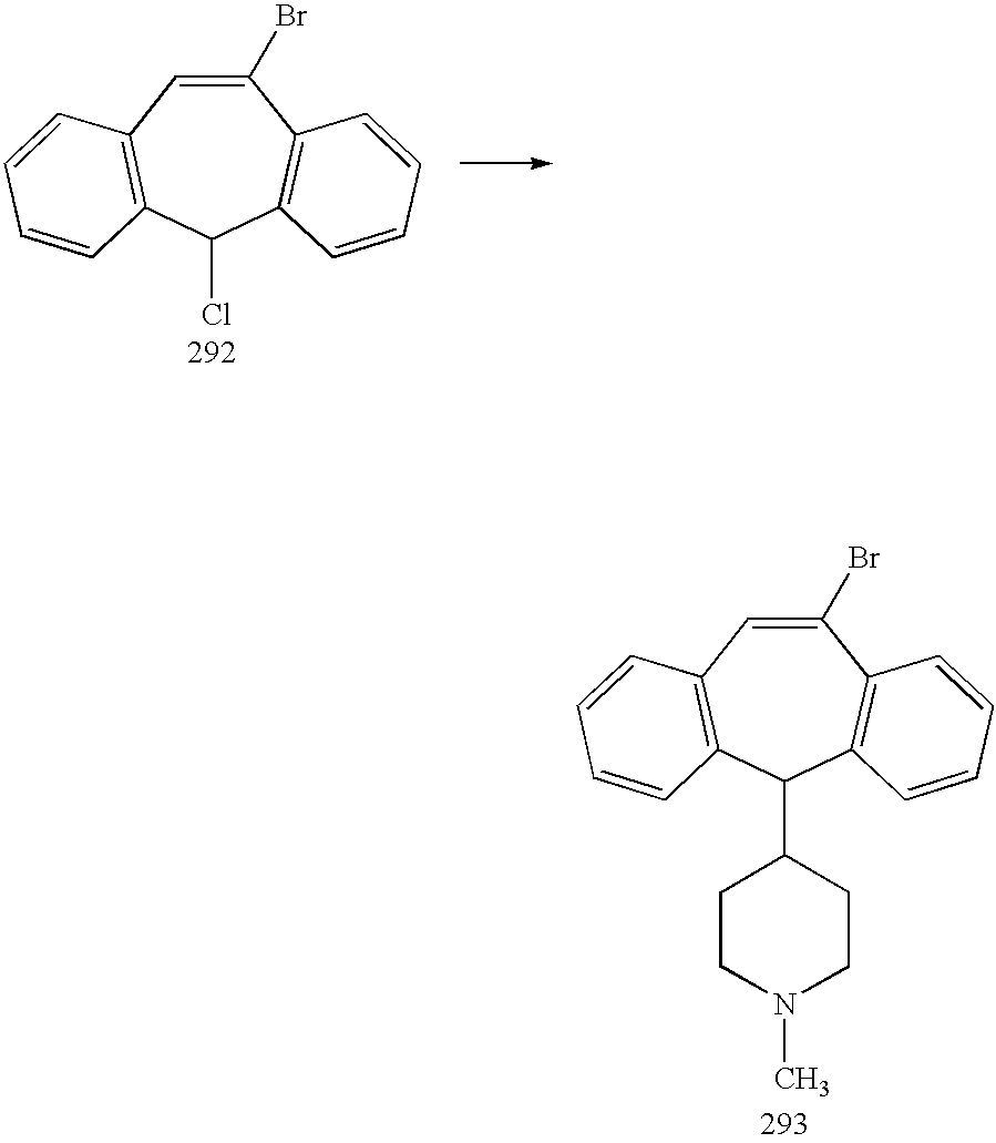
C1(Br)=CC2=C(C(Cl)C3=C1C=CC=C3)C=CC=C2.C1(Br)=CC2=C(C(C3CCN(C)CC3)C3=C1C=CC=C3)C=CC=C2
